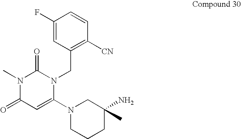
C1(F)=CC(CN2C(=O)N(C)C(=O)C=C2N2CCCC(N)(C)C2)=C([CN])C=C1
